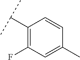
C1(C(C)C)=C(F)C=C(C)C=C1
